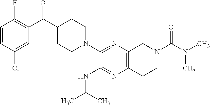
C1=CC(Cl)=CC(C(C2CCN(C3=NC4=C(N=C3NC(C)C)CCN(C(N(C)C)=O)C4)CC2)=O)=C1F
